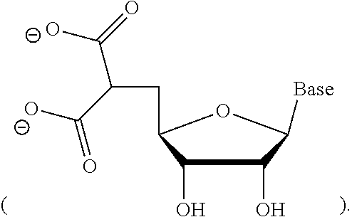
C1(O)C(O)C([Base])OC1CC(C(=O)[O-])C(=O)[O-]
